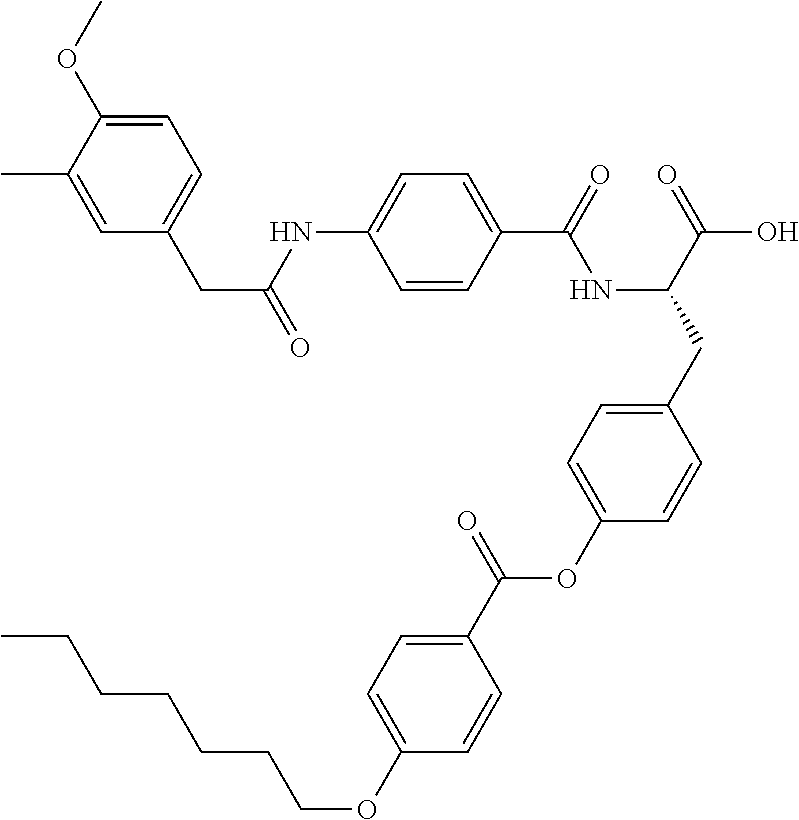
C1=CC(C(=O)NC(CC2=CC=C(OC(C3=CC=C(OCCCCCCC)C=C3)=O)C=C2)C(=O)O)=CC=C1NC(CC1=CC=C(OC)C(C)=C1)=O
